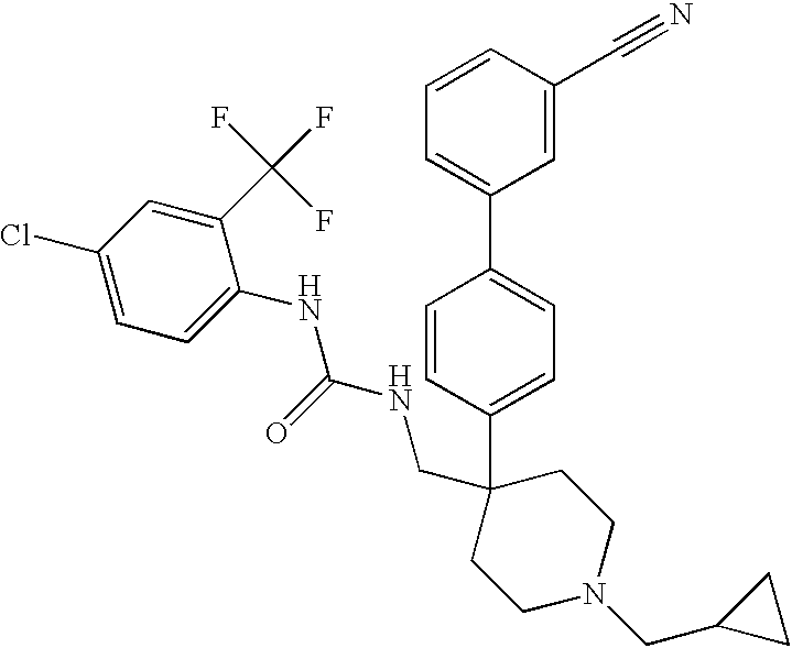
C1=C(C2(CNC(NC3=CC=C(Cl)C=C3C(F)(F)F)=O)CCN(CC3CC3)CC2)C=CC(C2=CC=CC(C#N)=C2)=C1
